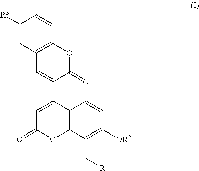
C1([R3])=CC2=C(C=C1)OC(=O)C(C1=CC(=O)OC3=C1C=CC([OR2])=C3C[R1])=C2
